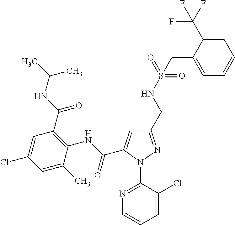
C(C1=CC(CNS(CC2=CC=CC=C2C(F)(F)F)(=O)=O)=NN1C1=NC=CC=C1Cl)(NC1=C(C(NC(C)C)=O)C=C(Cl)C=C1C)=O
